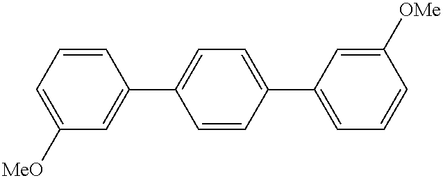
C1=C([MeO])C=C(C2=CC=C(C3=CC=CC([OMe])=C3)C=C2)C=C1
